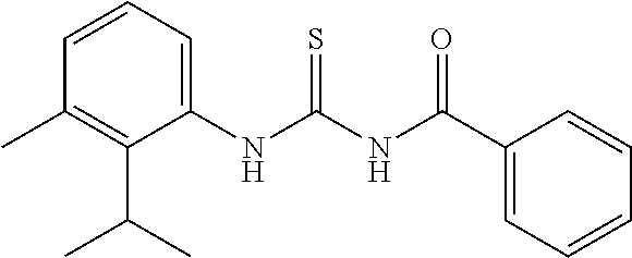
C1=CC(C)=C(C(C)C)C(NC(=S)NC(=O)C2=CC=CC=C2)=C1
